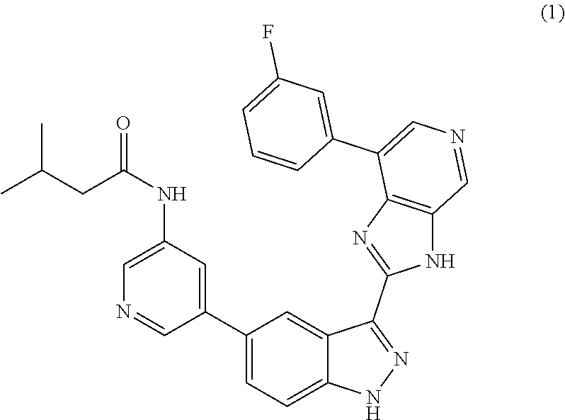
C1=C(NC(CC(C)C)=O)C=C(C2=CC=C3C(=C2)C(C2=NC4=C(N2)C=NC=C4C2=CC(F)=CC=C2)=NN3)C=N1
